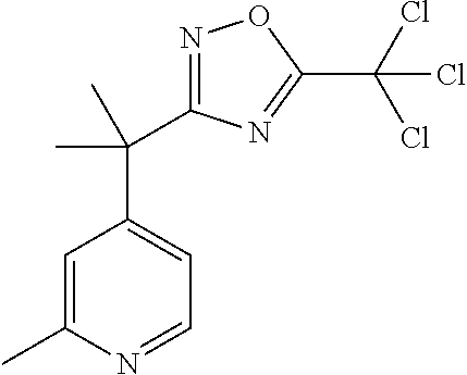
N1=C(C(C2=CC=NC(C)=C2)(C)C)N=C(C(Cl)(Cl)Cl)O1
